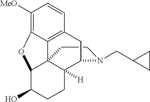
C1CN(CC2CC2)C2C3([H])C14C1=C(C=CC([MeO])=C1OC4C(O)CC3)C2
